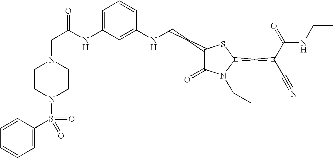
C1=C(NC(=O)CN2CCN(S(C3=CC=CC=C3)(=O)=O)CC2)C=C(NCCC2C(=O)N(CC)C(CC(C#N)C(=O)NCC)S2)C=C1
